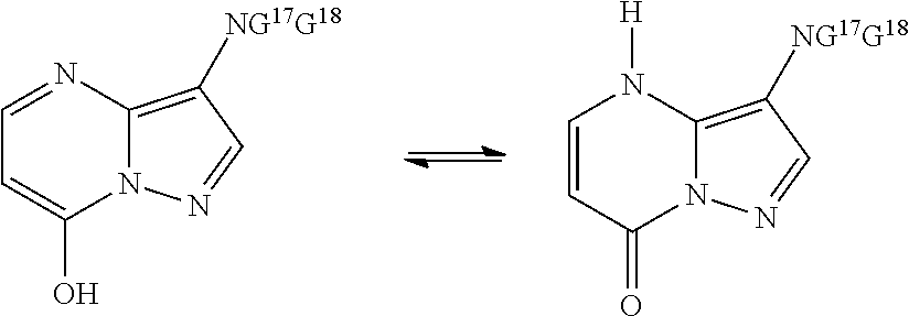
N1=CC=C(O)N2C1=C([NG17G18])C=N2.N1([H])C=CC(=O)N2C1=C([NG17G18])C=N2
